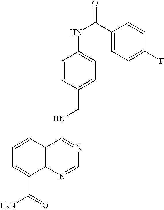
C1=C(CNC2=NC=NC3=C2C=CC=C3C(=O)N)C=CC(NC(=O)C2=CC=C(F)C=C2)=C1
